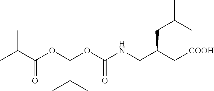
CC(C(OC(OC(NCC(C[COOH])CC(C)C)=O)C(C)C)=O)C
